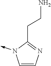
N1(->C)C=CN=C1CCN
